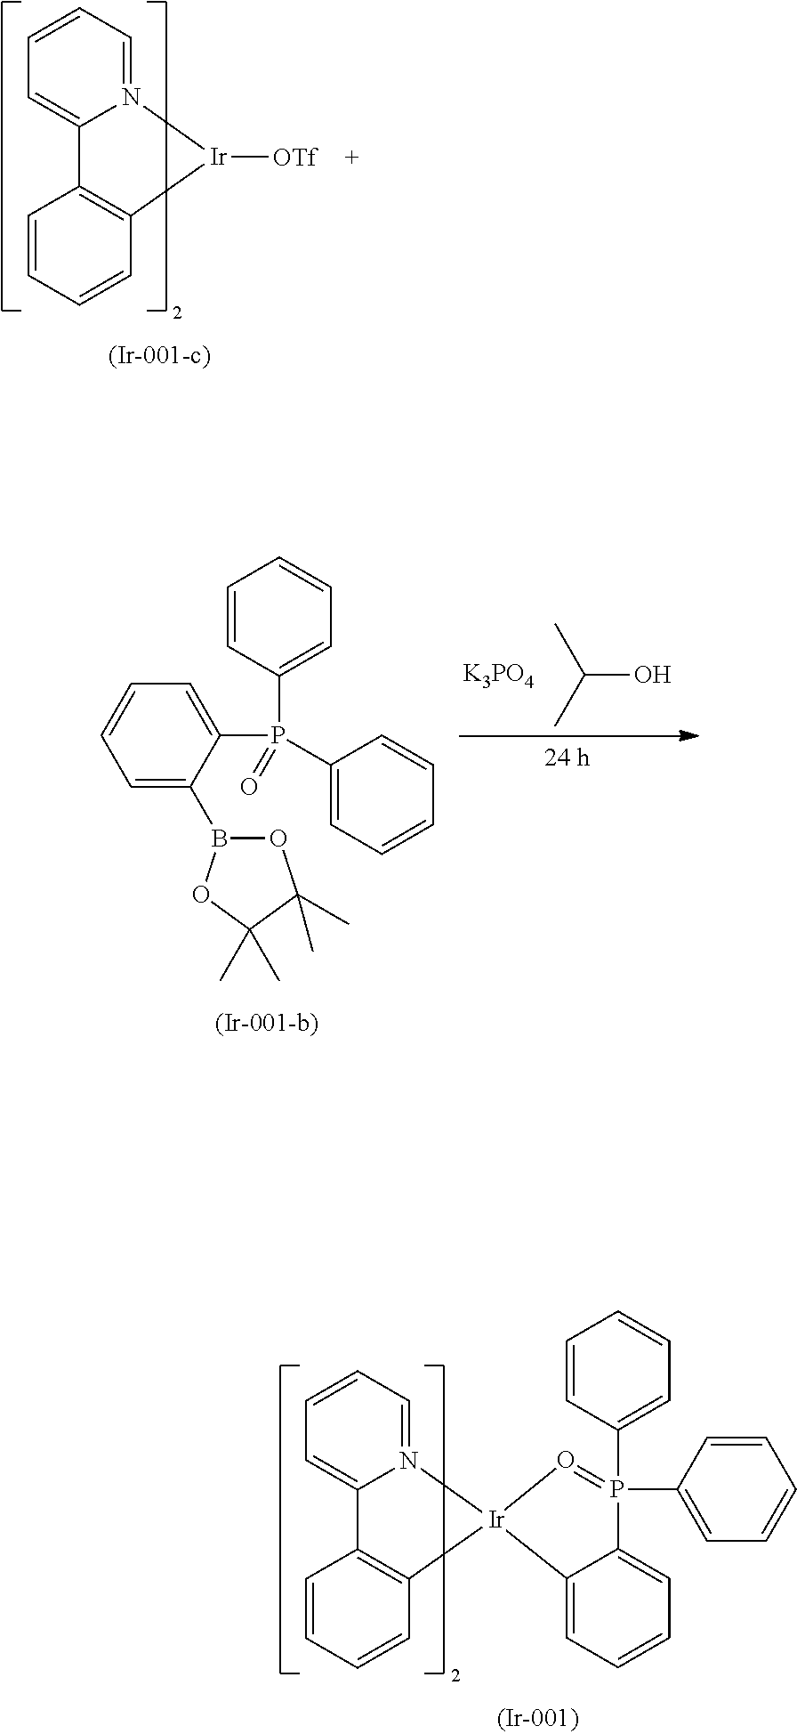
N12=CC=CC=C1C1=C(C=CC=C1)[Ir]2[OTf].C1=C(B2OC(C)(C)C(C)(C)O2)C(P(C2=CC=CC=C2)(C2=CC=CC=C2)=O)=CC=C1.C(O)(C)C.[K3PO4].N12=CC=CC=C1C1=C(C=CC=C1)[Ir]21C2=CC=CC=C2P(C2=CC=CC=C2)(C2=CC=CC=C2)=O1
